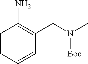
C1=CC=CC(CN(C)[Boc])=C1N
